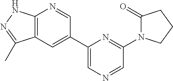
C1=C(C2=CC3=C(N=C2)NN=C3C)N=C(N2C(=O)CCC2)C=N1
